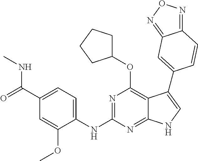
N(C1=NC(OC2CCCC2)=C2C(=N1)NC=C2C1=CC2=NON=C2C=C1)C1=CC=C(C(NC)=O)C=C1OC
